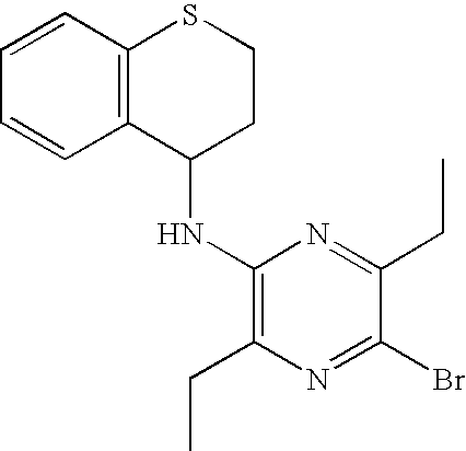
C1=CC2=C(C=C1)C(NC1=C(CC)N=C(Br)C(CC)=N1)CCS2
